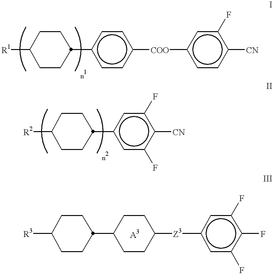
[R1]C1CCC(c2ccc([COO]c3ccc([CN])c(F)c3)cc2)CC1.[R2]C1CCC(c2cc(F)c([CN])c(F)c2)CC1.[R3]C1CCC(C2CCC([Z3]c3cc(F)c(F)c(F)c3)CC2)CC1
